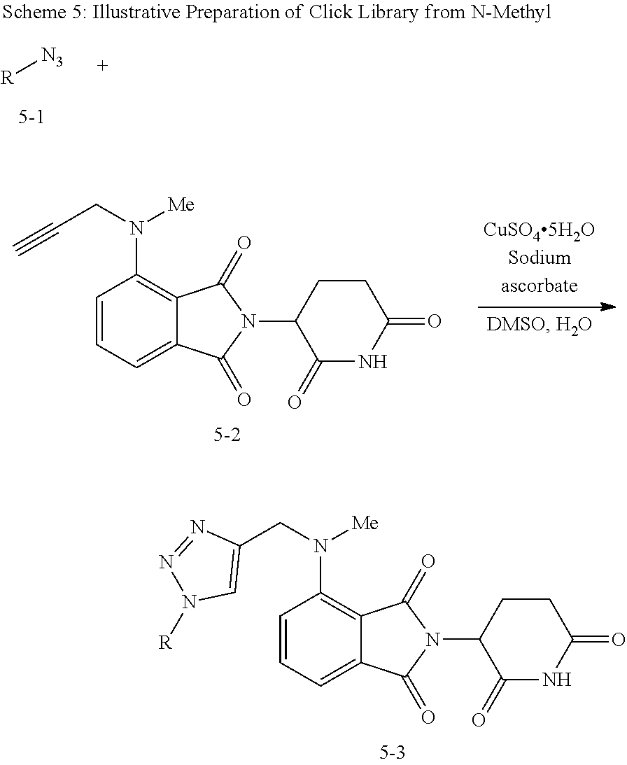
C1=CC=C2C(=C1N(CC#C)[Me])C(=O)N(C1C(=O)NC(=O)CC1)C2=O.C1=CC=C2C(=C1N(CC1=CN([R])N=N1)[Me])C(=O)N(C1C(=O)NC(=O)CC1)C2=O.[R][N3]
